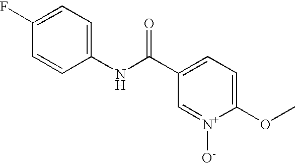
C1=CC(NC(C2=CC=C(OC)[N+]([O-])=C2)=O)=CC=C1F
